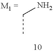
C(C)N
